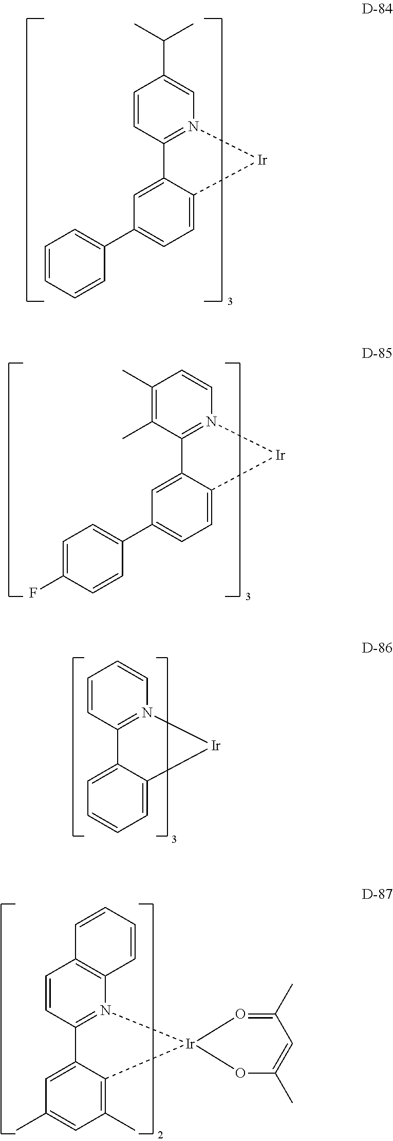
C1=CC2=N(C=C1C(C)C)[Ir]C1=CC=C(C3=CC=CC=C3)C=C21.C1(C)=C(C)C2=N(C=C1)[Ir]C1=CC=C(C3=CC=C(F)C=C3)C=C21.C1=CC2=N(C=C1)[Ir]C1=CC=CC=C21.C1=CC2=N(C3=C1C=CC=C3)[Ir]1(C3=C(C)C=C(C)C=C23)OC(C)=CC(C)=O1
